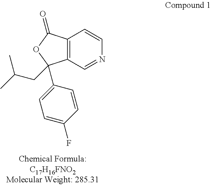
C12=C(C=NC=C1)C(CC(C)C)(C1=CC=C(F)C=C1)OC2=O
